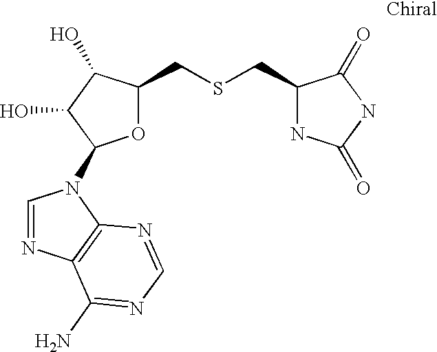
O1C(CSCC2NC(=O)NC2=O)C(O)C(O)C1N1C=NC2=C1N=CN=C2N
